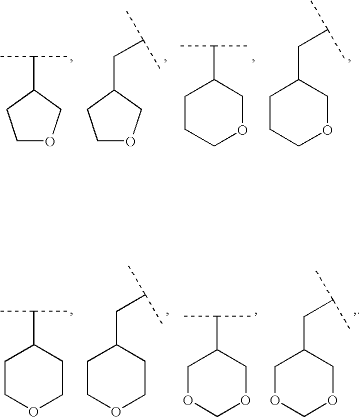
C1OCC(C(C)C)C1.C1OCC(CC(C)C)C1.C1CCOCC1C(C)C.C1CCOCC1CC(C)C.C1COCCC1C(C)C.C1COCCC1CC(C)C.C1OCOCC1C(C)C.C1OCOCC1CC(C)C
